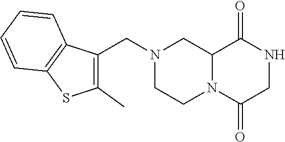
C12N(C(=O)CNC1=O)CCN(CC1=C(C)SC3=C1C=CC=C3)C2
